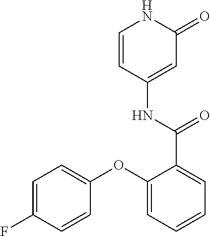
C1=CC(NC(=O)C2=CC=CC=C2OC2=CC=C(F)C=C2)=CC(=O)N1
